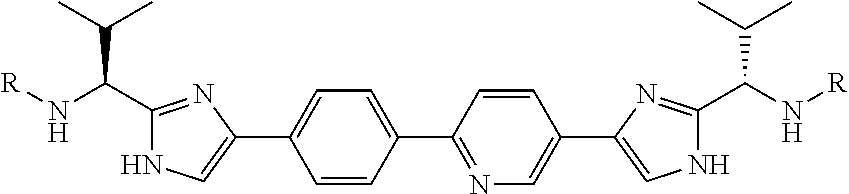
C1=CC(C2=NC=C(C3=CNC(C(N[R])C(C)C)=N3)C=C2)=CC=C1C1=CNC(C(C(C)C)N[R])=N1
